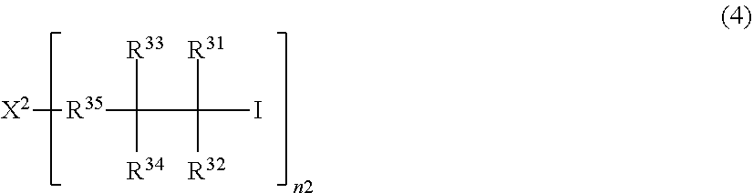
[X2][R35]C(C([R31])(I)[R32])([R33])[R34]
